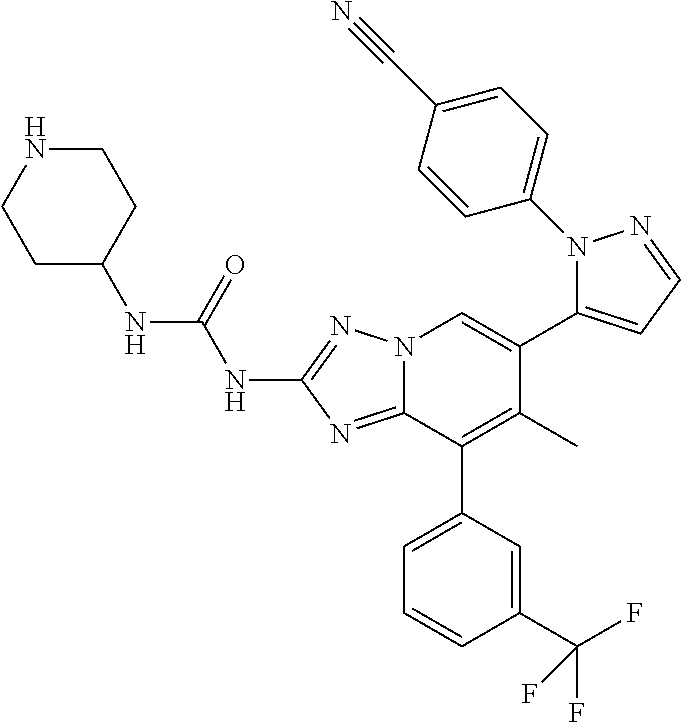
N12C(=NC(NC(=O)NC3CCNCC3)=N1)C(C1=CC=CC(C(F)(F)F)=C1)=C(C)C(C1=CC=NN1C1=CC=C(C#N)C=C1)=C2
